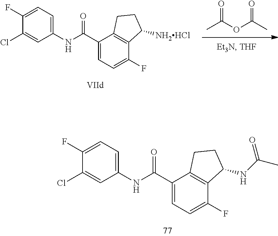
C1(Cl)=CC(NC(C2=CC=C(F)C3=C2CCC3NC(=O)C)=O)=CC=C1F.CC(=O)OC(C)=O.C1(Cl)=CC(NC(C2=CC=C(F)C3=C2CCC3[NH2HCl])=O)=CC=C1F
